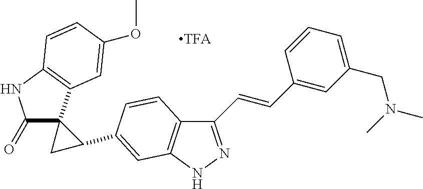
C1(C=CC2=CC(CN(C)C)=CC=C2)=NNC2=C1C=CC(C1C3(C(=O)NC4=C3C=C(OC)C=C4)C1)=C2
